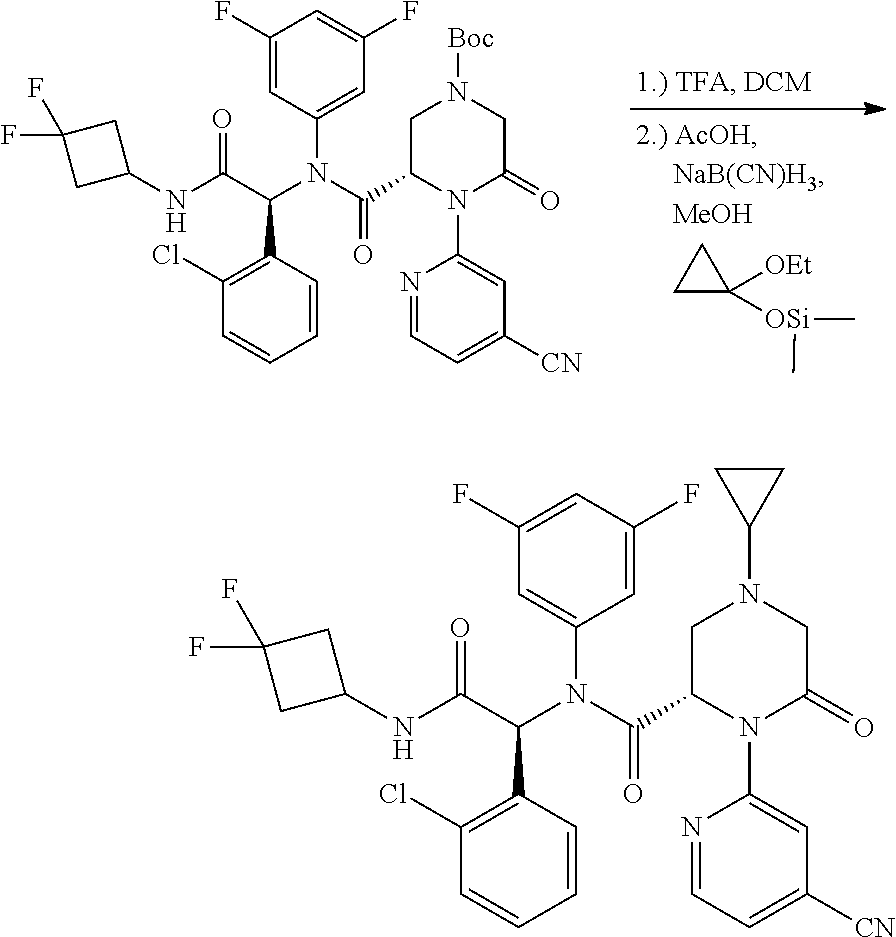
C1C([OEt])([OSi](C)C)C1.C1(C(N(C(C(NC2CC(F)(F)C2)=O)C2=C(Cl)C=CC=C2)C2=CC(F)=CC(F)=C2)=O)N(C2=CC([CN])=CC=N2)C(=O)CN([Boc])C1.C1(C(N(C(C(NC2CC(F)(F)C2)=O)C2=C(Cl)C=CC=C2)C2=CC(F)=CC(F)=C2)=O)N(C2=CC([CN])=CC=N2)C(=O)CN(C2CC2)C1
